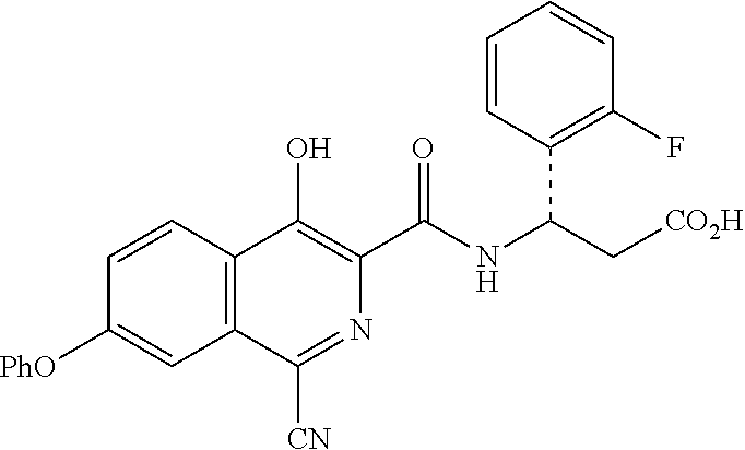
[PhO]C1=CC2=C(C=C1)C(O)=C(C(NC(C[CO2H])C1=C(F)C=CC=C1)=O)N=C2[CN]
